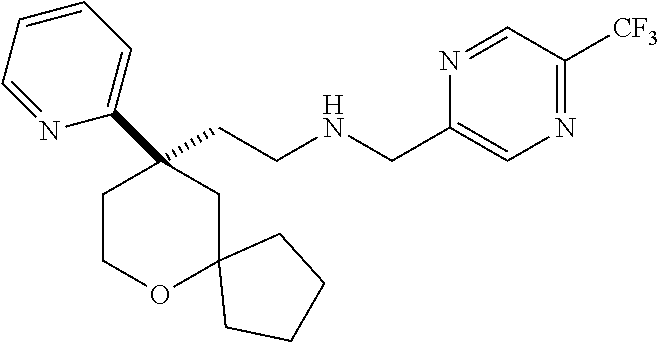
C(CNCC1=CN=C([CF3])C=N1)C1(C2=CC=CC=N2)CCOC2(C1)CCCC2
